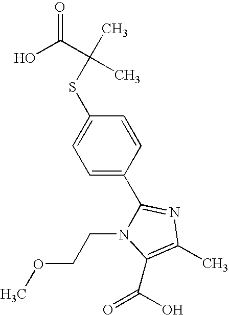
S(C1=CC=C(C2=NC(C)=C(C(O)=O)N2CCOC)C=C1)C(C)(C(O)=O)C
